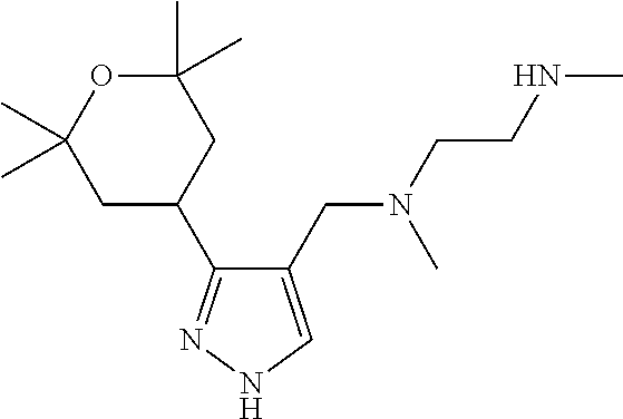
C1(CN(C)CCNC)=CNN=C1C1CC(C)(C)OC(C)(C)C1
